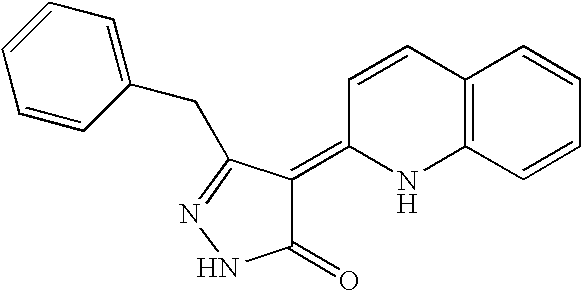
C12=C(C=CC=C1)NC(=C1C(=O)NN=C1CC1=CC=CC=C1)C=C2
